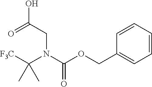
C1(COC(N(C([F3C])(C)C)CC(O)=O)=O)=CC=CC=C1
